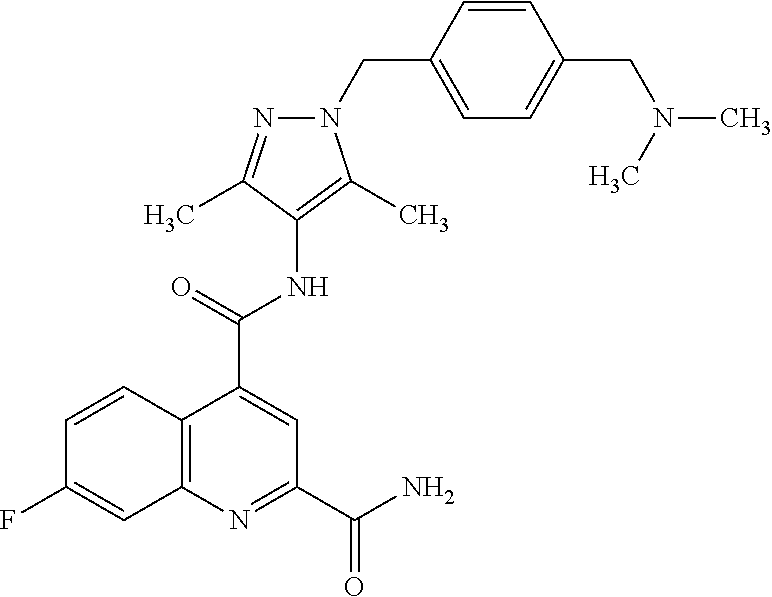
C(C1=CC=C(CN2N=C(C)C(NC(C3=CC(C(N)=O)=NC4=C3C=CC(F)=C4)=O)=C2C)C=C1)N(C)C
